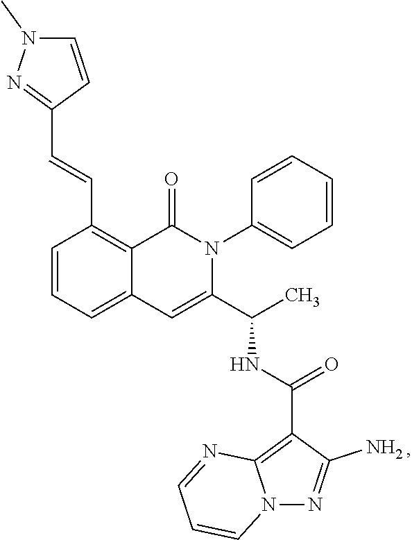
C1=CC=C2C(=C1C=CC1=NN(C)C=C1)C(=O)N(C1=CC=CC=C1)C(C(C)NC(=O)C1=C3N(N=C1N)C=CC=N3)=C2
